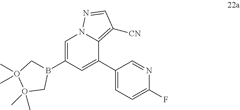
C1(C2=CC(B3CO(C)(C)O(C)(C)C3)=CN3C2=C([CN])C=N3)=CC=C(F)N=C1
